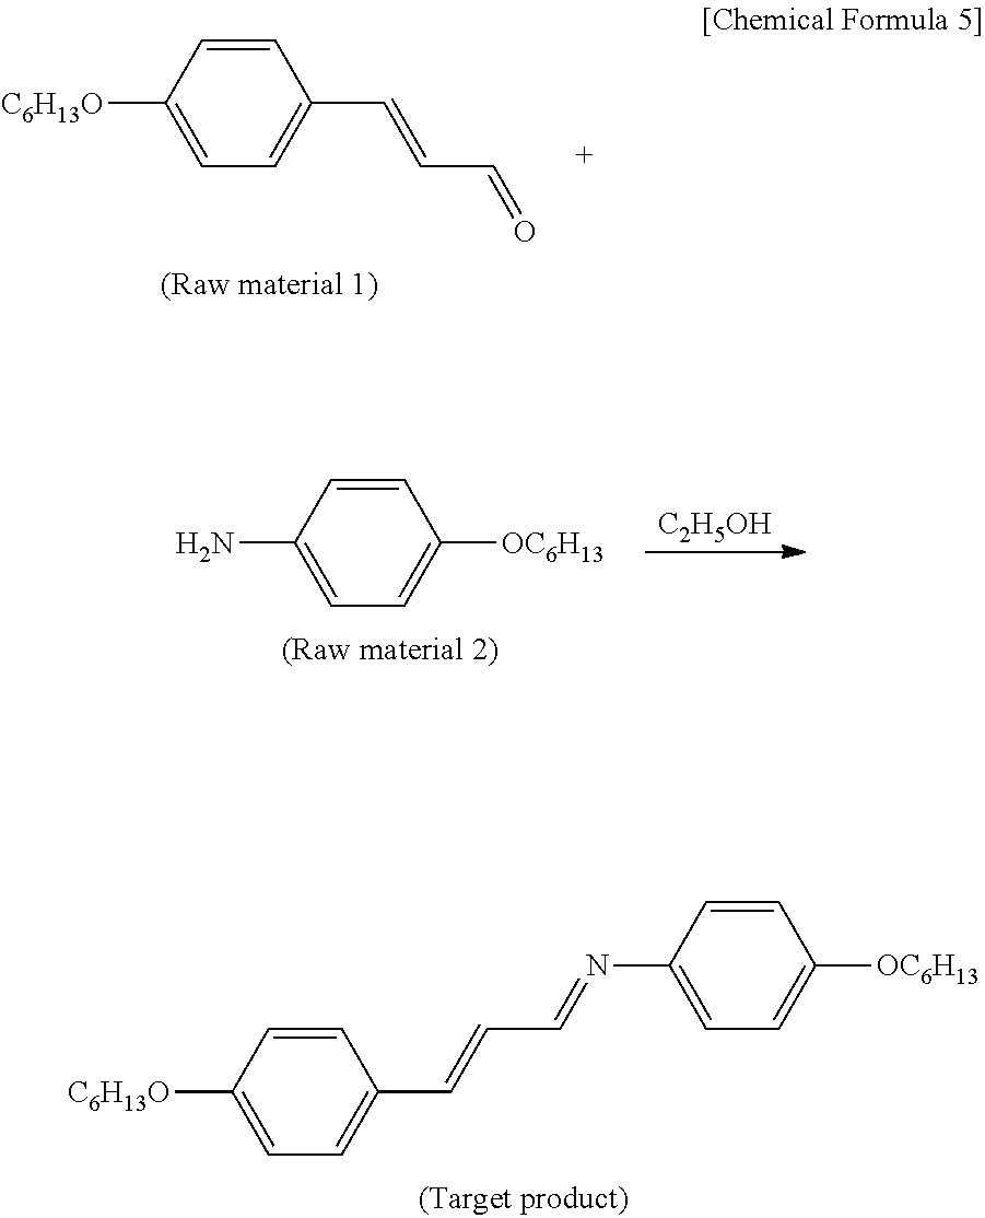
C1=CC(C=CC=NC2=CC=C([OC6H13])C=C2)=CC=C1[C6H13O].C1=CC(C=CC=O)=CC=C1[C6H13O].C1=CC([OC6H13])=CC=C1N.[C2H5OH]
